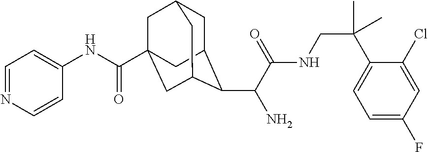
C1C2C(C(C(NCC(C3=CC=C(F)C=C3Cl)(C)C)=O)N)C3CC(C(NC4=CC=NC=C4)=O)(CC1C3)C2
